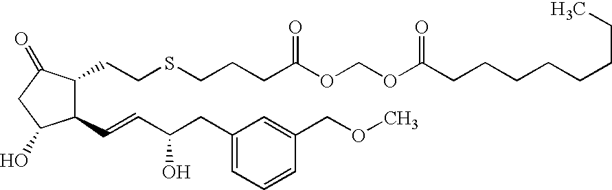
C1(C=CC(CC2=CC=CC(COC)=C2)O)C(CCSCCCC(OCOC(CCCCCCCC)=O)=O)C(=O)CC1O
